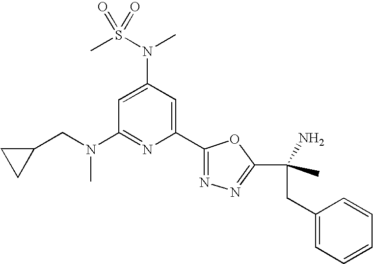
C1=C(N(S(C)(=O)=O)C)C=C(C2=NN=C(C(N)(CC3=CC=CC=C3)C)O2)N=C1N(CC1CC1)C
